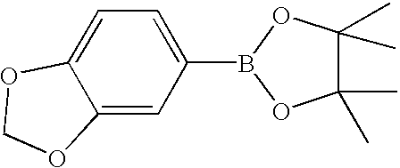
C1=C2C(=CC(B3OC(C)(C)C(C)(C)O3)=C1)OCO2
